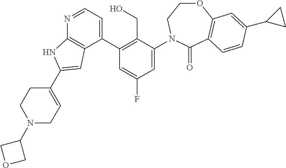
C1(C2=C(CO)C(N3CCOC4=C(C3=O)C=CC(C3CC3)=C4)=CC(F)=C2)=CC=NC2=C1C=C(C1=CCN(C3COC3)CC1)N2
